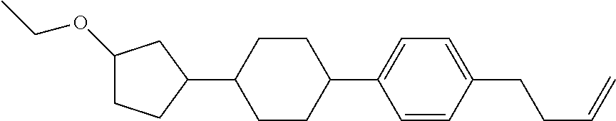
C1(OCC)CCC(C2CCC(C3=CC=C(CCC=C)C=C3)CC2)C1
